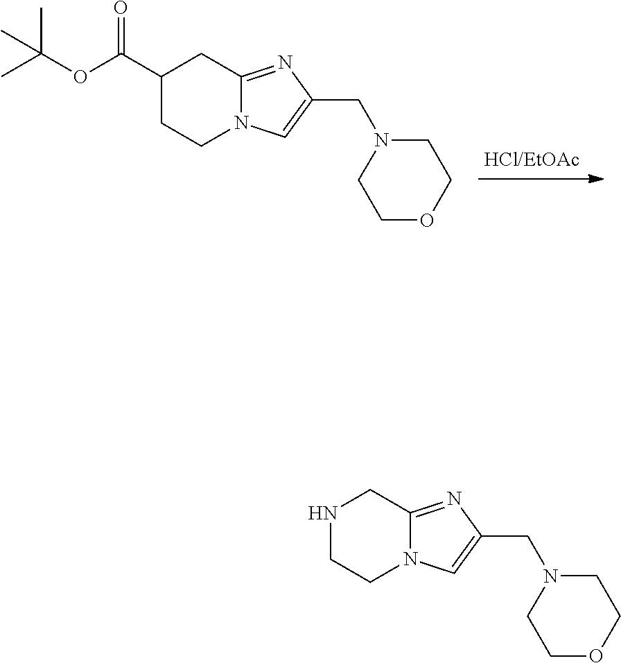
C1(C(=O)OC(C)(C)C)CC2=NC(CN3CCOCC3)=CN2CC1.N1CC2=NC(CN3CCOCC3)=CN2CC1
